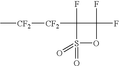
C1(F)([CF2][CF2]C)S(=O)(=O)OC1(F)F
